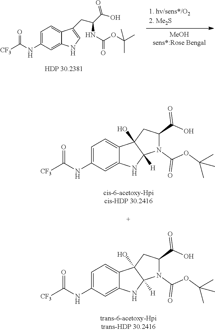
C1=C(NC([CF3])=O)C=C2C(=C1)C(CC(C(O)=O)NC(=O)OC(C)(C)C)=CN2.C1=C(NC([CF3])=O)C=C2C(=C1)C1(O)C([H])(N2)N(C(OC(C)(C)C)=O)C(C(O)=O)C1.C1=C(NC([CF3])=O)C=C2C(=C1)C1(O)C([H])(N2)N(C(OC(C)(C)C)=O)C(C(O)=O)C1
